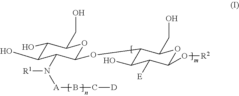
C1(O)C(O)C(N([A]BC[D])[R1])C(OC2C(O)C([E])C(O[R2])OC2CO)OC1CO
